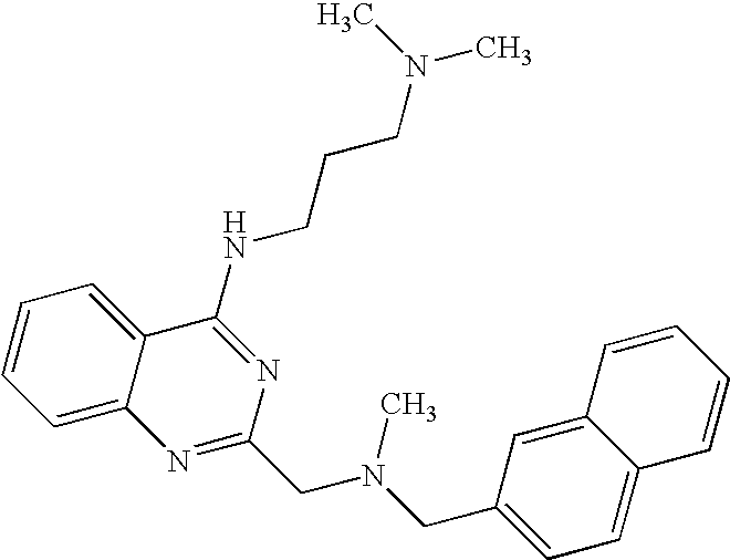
C12=CC=CC=C1C(NCCCN(C)C)=NC(CN(CC1=CC=C3C(=C1)C=CC=C3)C)=N2
